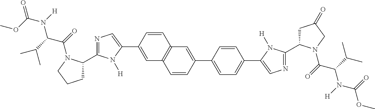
COC(N([H])C(C(C)C)C(=O)N1C(C2=NC=C(C3=CC4=C(C=C3)C=C(C3=CC=C(C5=CN=C(C6CC(=O)CN6C(=O)C(C(C)C)N([H])C(=O)OC)N5[H])C=C3)C=C4)N2[H])CCC1)=O
